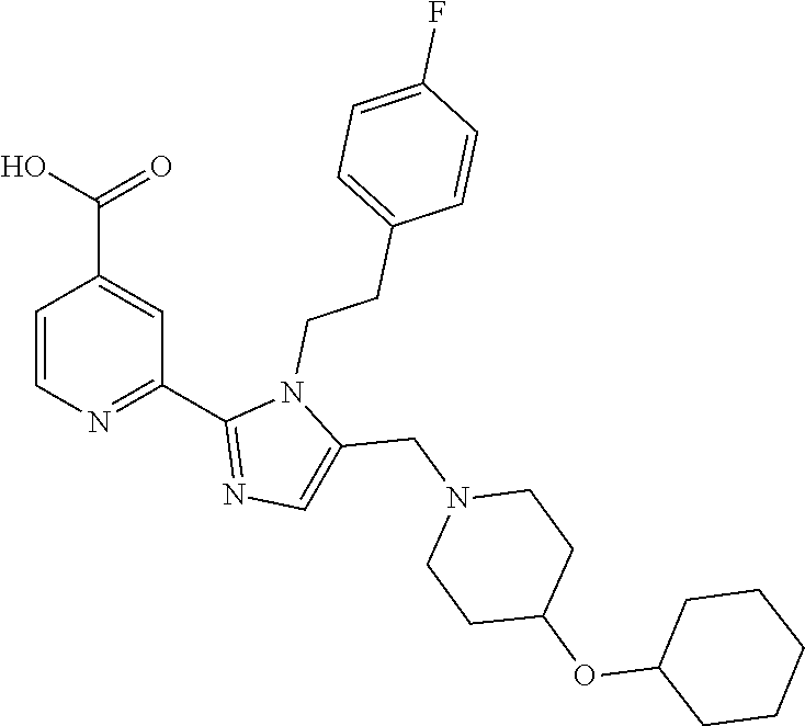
C1=CN=C(C2=NC=C(CN3CCC(OC4CCCCC4)CC3)N2CCC2=CC=C(F)C=C2)C=C1C(O)=O
